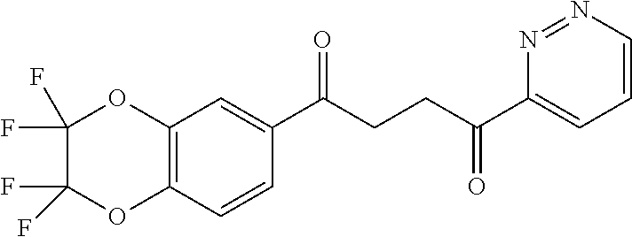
C1(C(CCC(C2=CC=CN=N2)=O)=O)=CC2=C(C=C1)OC(F)(F)C(F)(F)O2
